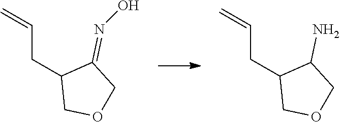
C=CCC1COCC1=NO.C=CCC1COCC1N
